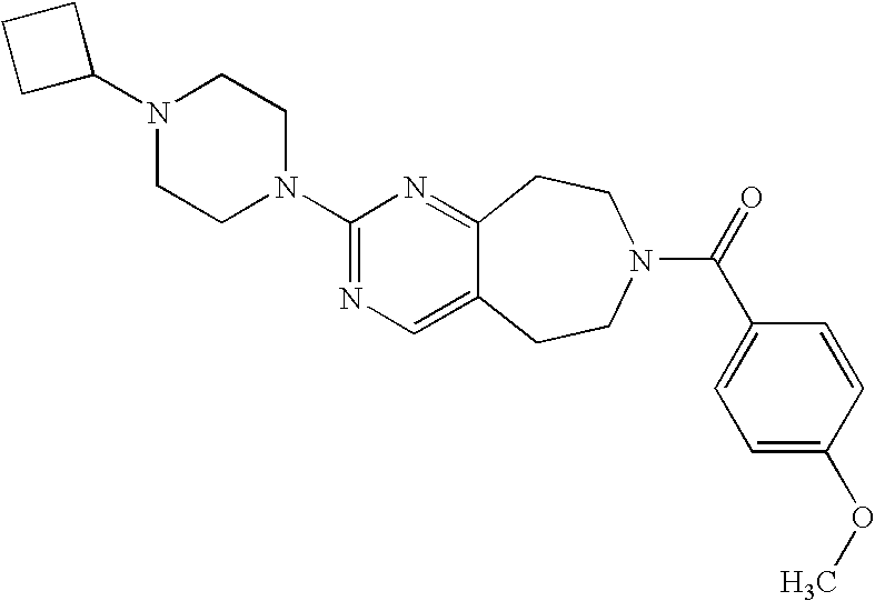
C1C(N2CCN(C3=NC=C4C(=N3)CCN(C(=O)C3=CC=C(OC)C=C3)CC4)CC2)CC1
